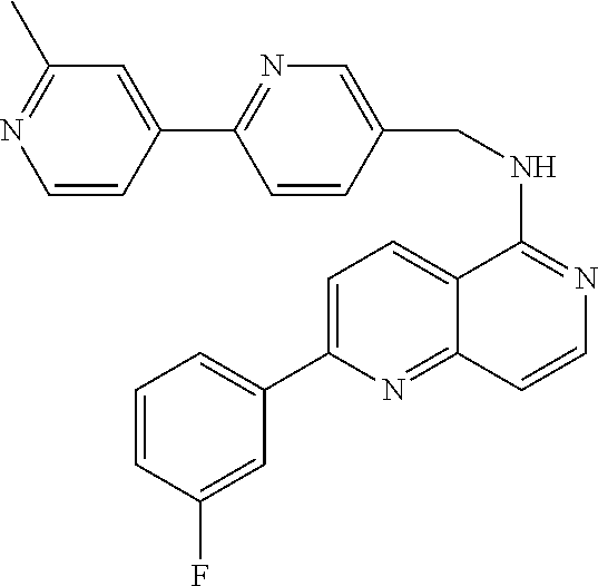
C1=CC(F)=CC(C2=CC=C3C(=N2)C=CN=C3NCC2=CN=C(C3=CC(C)=NC=C3)C=C2)=C1
